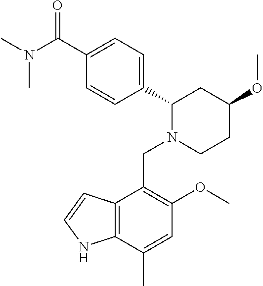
C1(C(N(C)C)=O)=CC=C(C2N(CC3=C(OC)C=C(C)C4=C3C=CN4)CCC(OC)C2)C=C1
